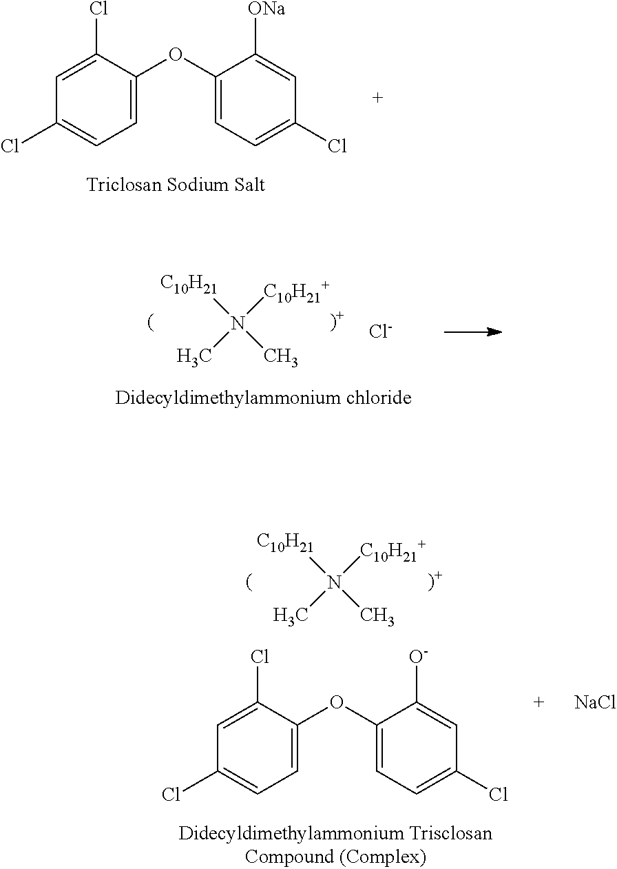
C1=C(Cl)C(OC2=CC=C(Cl)C=C2[ONa])=CC=C1Cl.[C10H21+]N(C)(C)[C10H21].[Cl-].[NaCl].[C10H21+]N(C)(C)[C10H21].C1=C(Cl)C(OC2=CC=C(Cl)C=C2[O-])=CC=C1Cl
